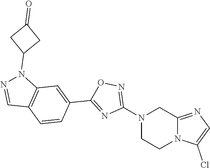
N1(C2=NOC(C3=CC4=C(C=C3)C=NN4C3CC(=O)C3)=N2)CCN2C(=NC=C2Cl)C1
